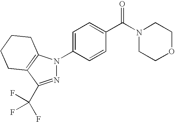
N1=C(C(F)(F)F)C2=C(N1C1=CC=C(C(=O)N3CCOCC3)C=C1)CCCC2
